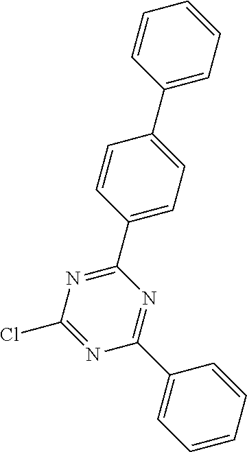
C1(C2=CC=C(C3=CC=CC=C3)C=C2)=NC(Cl)=NC(C2=CC=CC=C2)=N1
